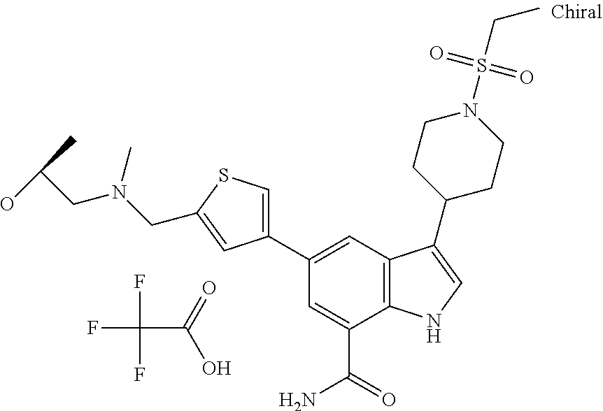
C1=C(C(=O)N)C2=C(C=C1C1=CSC(CN(CC(O)C)C)=C1)C(C1CCN(S(CC)(=O)=O)CC1)=CN2.FC(F)(F)C(=O)O
